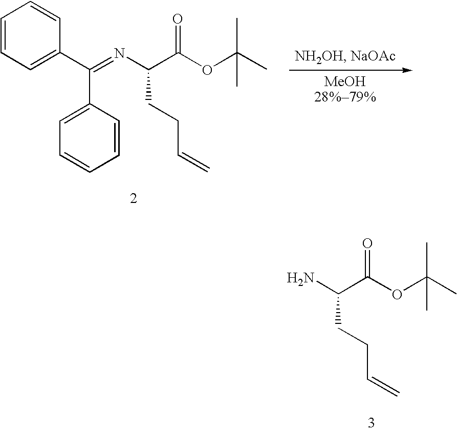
NC(C(OC(C)(C)C)=O)CCC=C.C1=CC=C(C(=NC(C(OC(C)(C)C)=O)CCC=C)C2=CC=CC=C2)C=C1
